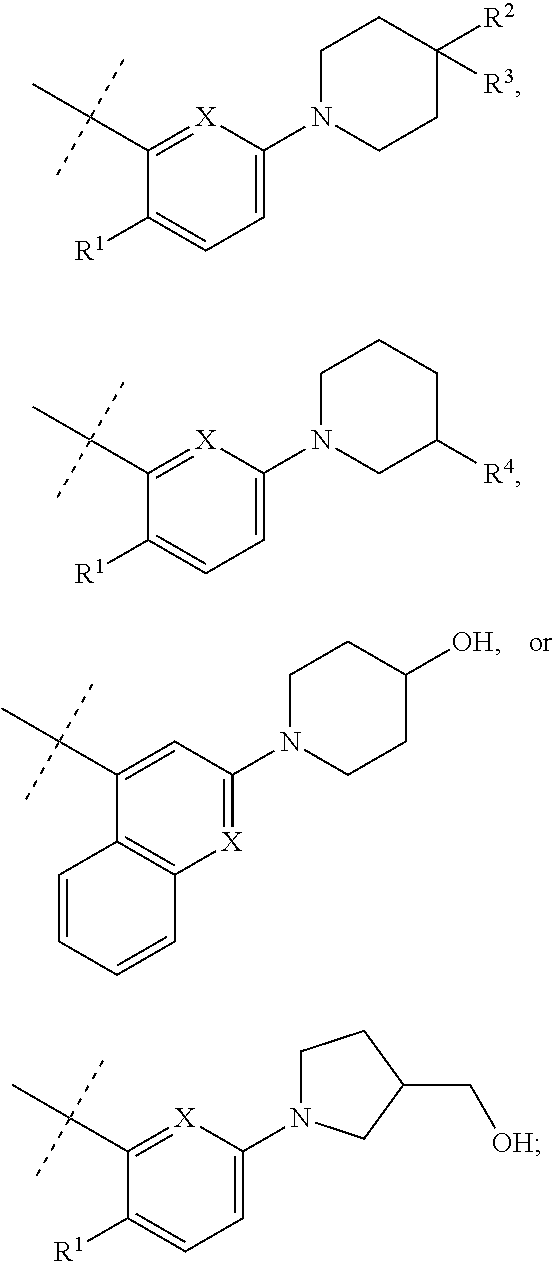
[X]1=C(N2CCC([OH])CC2)C=C(C(C)(C)C)C2=C1C=CC=C2.C1=C(N2CCC([R2])([R3])CC2)[X]=C(C(C)(C)C)C([R1])=C1.C1=C(N2CC([R4])CCC2)[X]=C(C(C)(C)C)C([R1])=C1.C1=C(N2CCC(C[OH])C2)[X]=C(C(C)(C)C)C([R1])=C1
